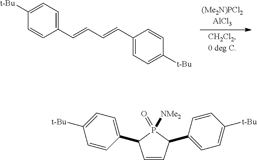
C1=CC(C2=CC=C([t-Bu])C=C2)P([NMe2])(=O)C1C1=CC=C([t-Bu])C=C1.C1(C=CC=CC2=CC=C([t-Bu])C=C2)=CC=C([t-Bu])C=C1
